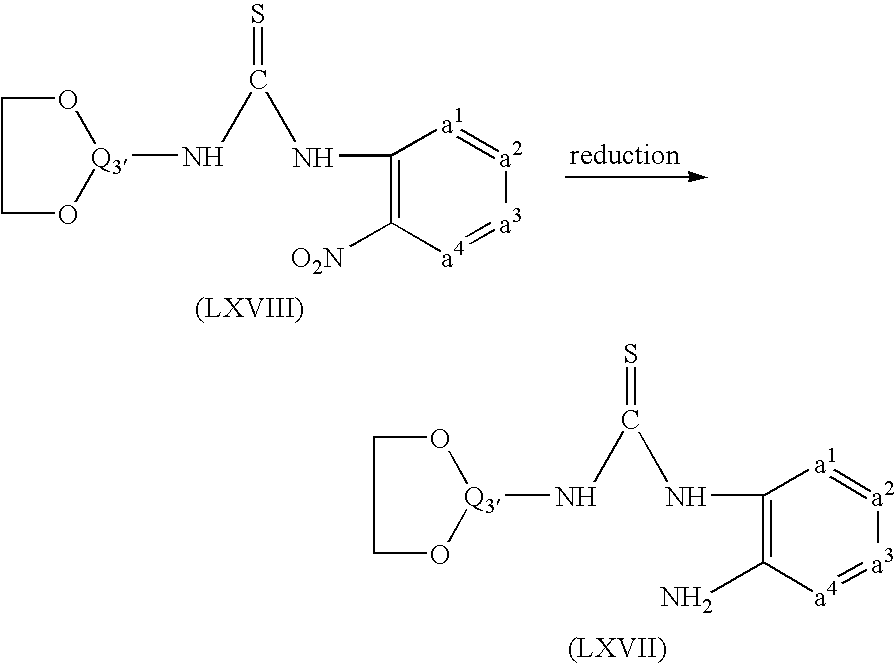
C1(NC(N[Q3]2OCCO2)=S)=C([O2N])[a4]=[a3][a2]=[a1]1.[(LXVIII)].C1(NC(N[Q3]2OCCO2)=S)=C(N)[a4]=[a3][a2]=[a1]1.[(LXVII)]
